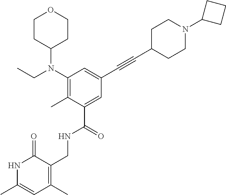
C1(N(CC)C2CCOCC2)=C(C)C(C(=O)NCC2=C(C)C=C(C)NC2=O)=CC(C#CC2CCN(C3CCC3)CC2)=C1
